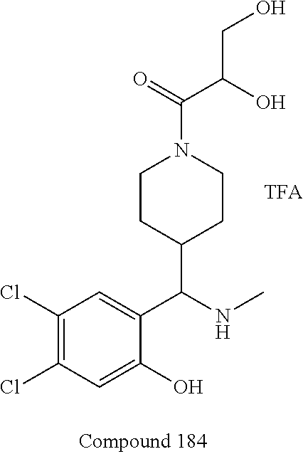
C1(Cl)=C(Cl)C=C(O)C(C(NC)C2CCN(C(C(O)CO)=O)CC2)=C1
